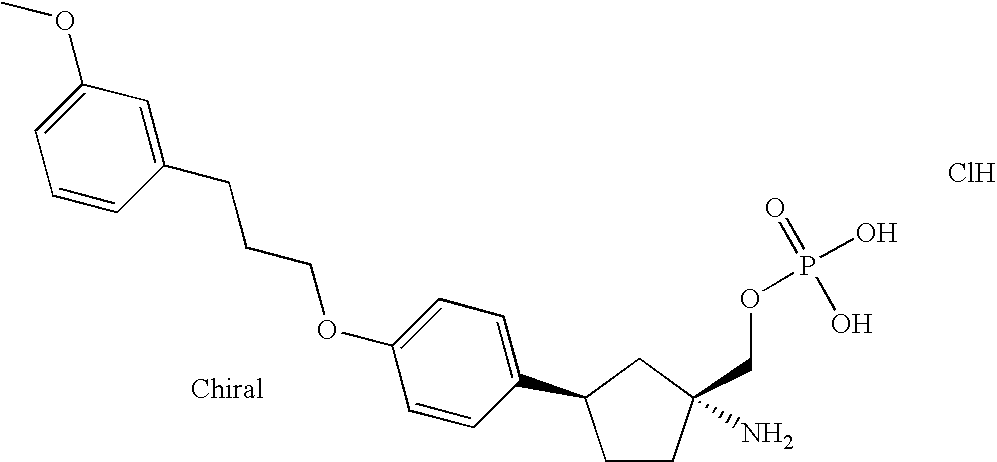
C1CC(COP(O)(=O)O)(N)CC1C1=CC=C(OCCCC2=CC(OC)=CC=C2)C=C1.Cl
